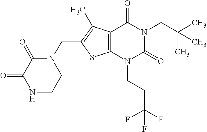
C12=C(N(CCC(F)(F)F)C(=O)N(CC(C)(C)C)C1=O)SC(CN1C(=O)C(=O)NCC1)=C2C
